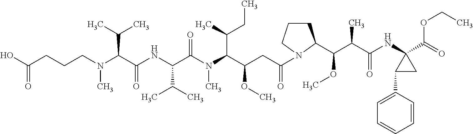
OC(CCCN(C(C(NC(C(N(C(C(CC(=O)N1CCCC1C(C(C(NC1(C(=O)OCC)C(C2=CC=CC=C2)C1)=O)C)OC)OC)C(C)CC)C)=O)C(C)C)=O)C(C)C)C)=O
